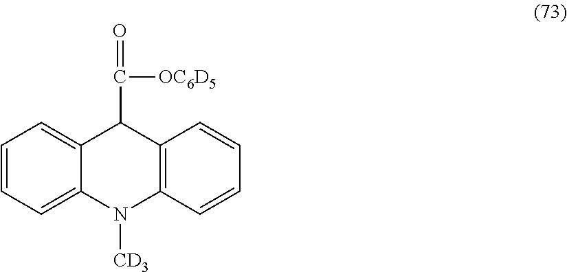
C1=CC=C2C(=C1)C(C(=O)[OC6D5])C1=C(N2[CD3])C=CC=C1
